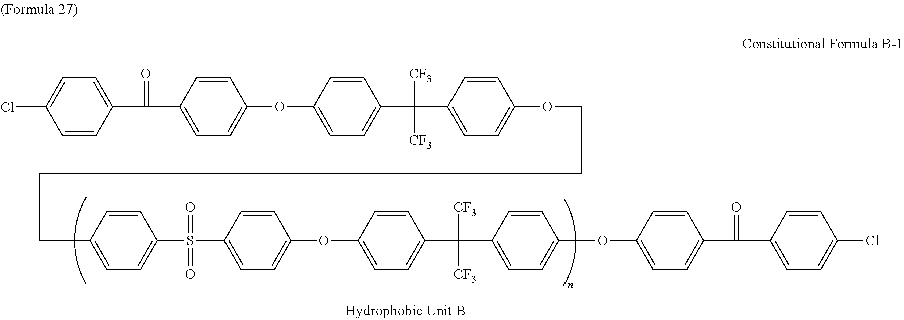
C1=CC(C(=O)C2=CC=C(OC3=CC=C(C([CF3])([CF3])C4=CC=C(OCCCCCC5=CC=C(S(=O)(=O)C6=CC=C(OC7=CC=C(C([CF3])([CF3])C8=CC=C(OC9=CC=C(C(=O)C%10=CC=C(Cl)C=C%10)C=C9)C=C8)C=C7)C=C6)C=C5)C=C4)C=C3)C=C2)=CC=C1Cl
